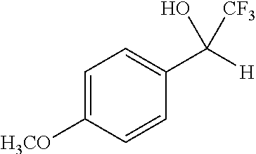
C1=C([H3CO])C=CC(C([H])(O)[CF3])=C1
